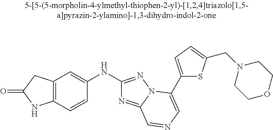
C12=C(CC(=O)N1)C=C(NC1=NN3C(=N1)C=NC=C3C1=CC=C(CN3CCOCC3)S1)C=C2
